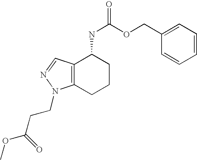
C12=C(CCCC1NC(OCC1=CC=CC=C1)=O)N(CCC(OC)=O)N=C2
